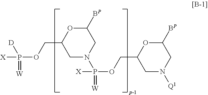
C1([BP])OC(COP([X])(=[W])[D])CN(P(=[W])(OCC2CN([Q1])CC([BP])O2)[X])C1
